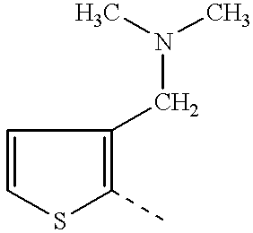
C1=CSC(C)=C1CN(C)C
